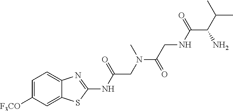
C1=C([F3CO])C=C2C(=C1)N=C(NC(CN(C(CNC(C(N)C(C)C)=O)=O)C)=O)S2
